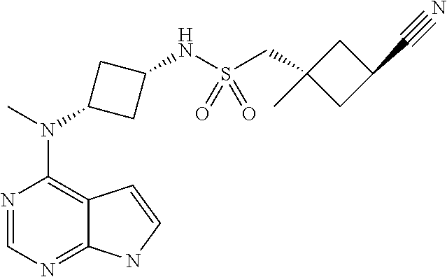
N1=CN=C2C(=C1N(C)C1CC(NS(CC3(C)CC(C$N)C3)(=O)=O)C1)C=CN2
